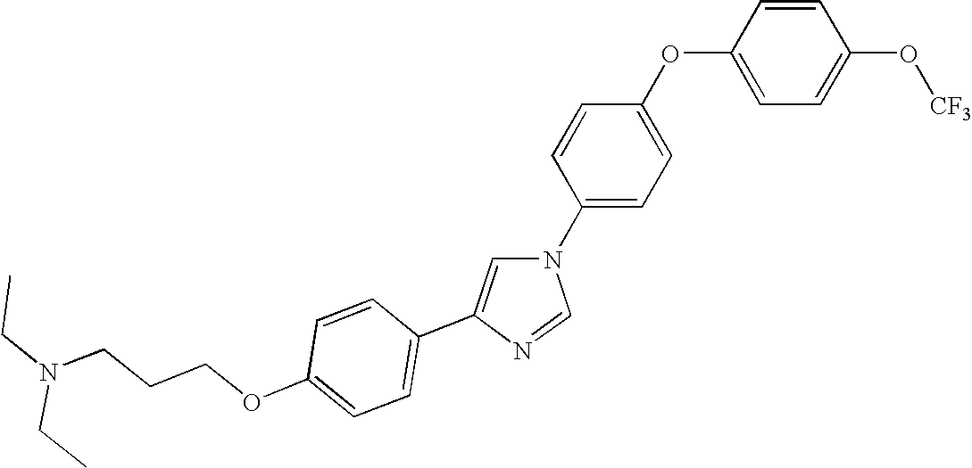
C1=CC(N2C=C(C3=CC=C(OCCCN(CC)CC)C=C3)N=C2)=CC=C1OC1=CC=C(O[CF3])C=C1
